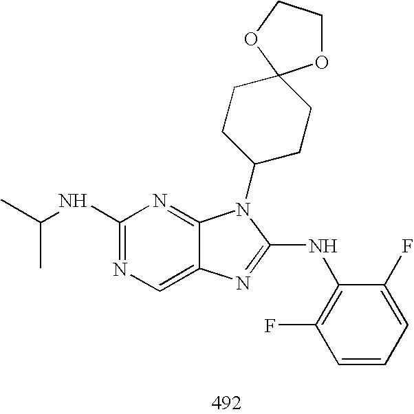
C1(NC(C)C)=NC=C2C(=N1)N(C1CCC3(CC1)OCCO3)C(NC1=C(F)C=CC=C1F)=N2
